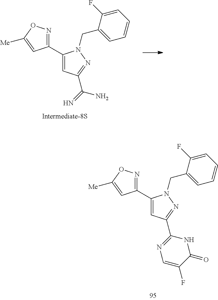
C1=CC=C(F)C(CN2C(C3=NOC([Me])=C3)=CC(C3=NC=C(F)C(=O)N3)=N2)=C1.C1=CC=C(F)C(CN2C(C3=NOC([Me])=C3)=CC(C(=N)N)=N2)=C1
